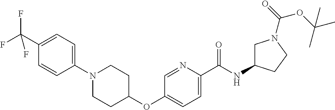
C1(C(F)(F)F)=CC=C(N2CCC(OC3=CC=C(C(NC4CN(C(=O)OC(C)(C)C)CC4)=O)N=C3)CC2)C=C1
